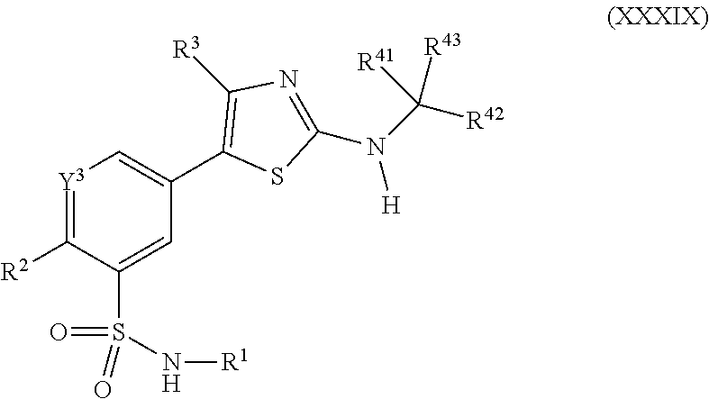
[Y3]1=C([R2])C(S(N[R1])(=O)=O)=CC(C2=C([R3])N=C(N(C([R42])([R43])[R41])[H])S2)=C1
